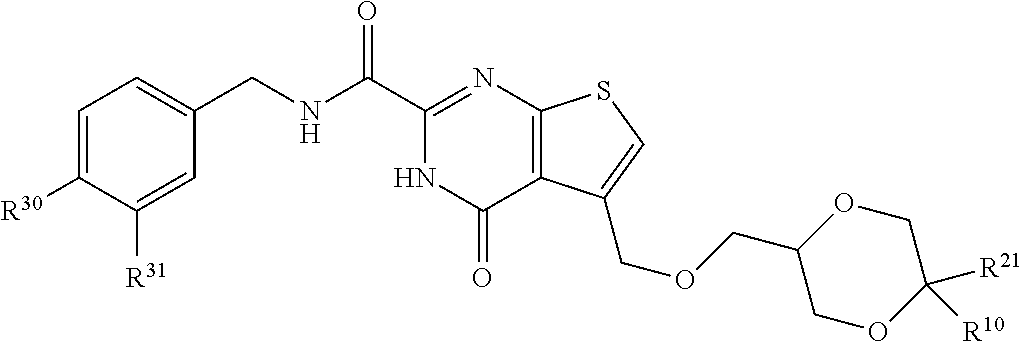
C1=C([R30])C([R31])=CC(CNC(C2=NC3=C(C(=O)N2)C(COCC2COC([R21])([R10])CO2)=CS3)=O)=C1
